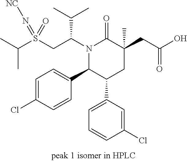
S(CC(N1C(=O)C(CC(=O)O)(C)CC(C2=CC=CC(Cl)=C2)C1C1=CC=C(Cl)C=C1)C(C)C)(=N[NC])(=O)C(C)C
